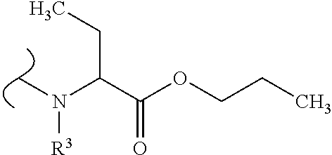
C(C(OCCC)=O)(N(C)[R3])CC
